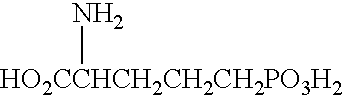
[HO2CCHCH2CH2CH2PO3H2]N
